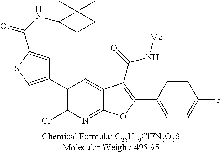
C1(C2=CSC(C(=O)NC34CC(C3)C4)=C2)=C(Cl)N=C2C(=C1)C(C(=O)N[Me])=C(C1=CC=C(F)C=C1)O2
